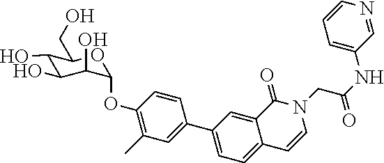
C1(O)C(O)C(O)C(OC2=C(C)C=C(C3=CC=C4C(=C3)C(=O)N(CC(=O)NC3=CC=CN=C3)C=C4)C=C2)OC1CO
